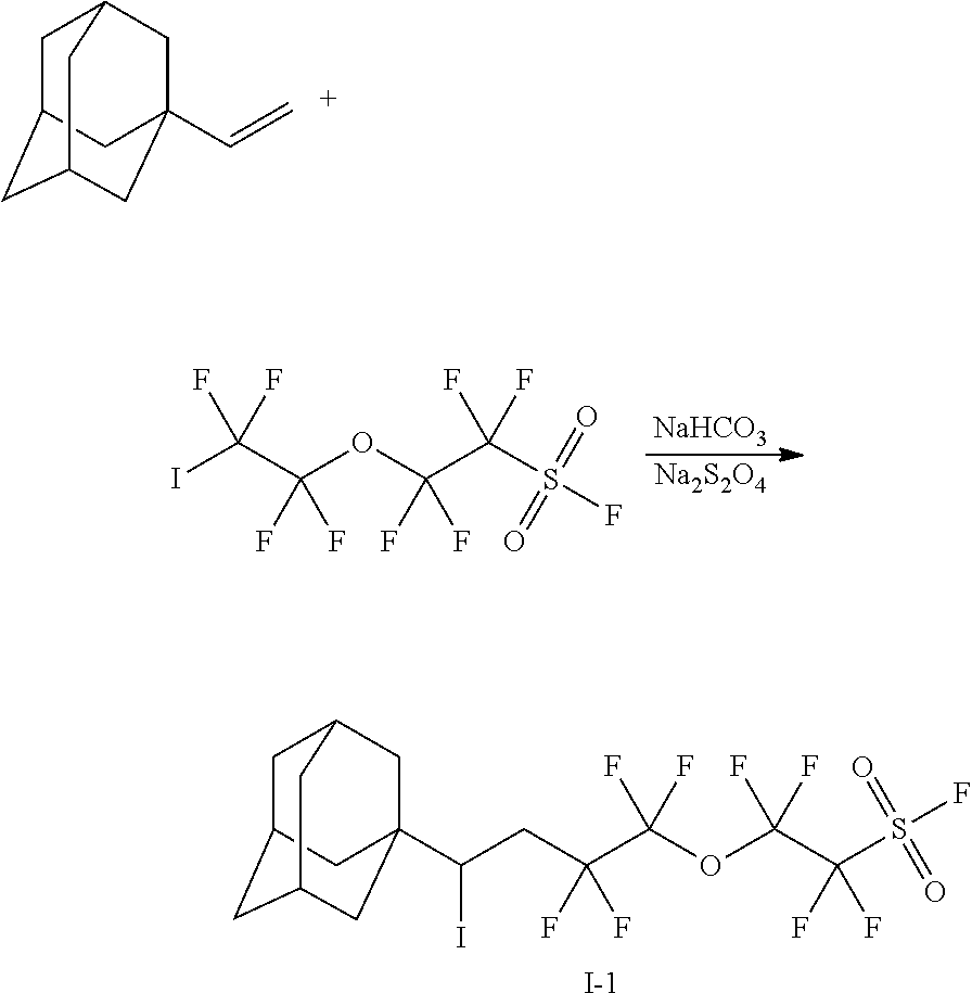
C1C2CC3CC(C=C)(CC1C3)C2.C1C2CC3CC(C(CC(C(OC(C(S(F)(=O)=O)(F)F)(F)F)(F)F)(F)F)I)(CC1C3)C2.[I-].[NaHCO3].[Na2S2O4].IC(C(OC(C(S(F)(=O)=O)(F)F)(F)F)(F)F)(F)F
